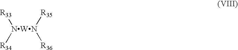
[NWN]([R33])([R34])([R35])[R36]
